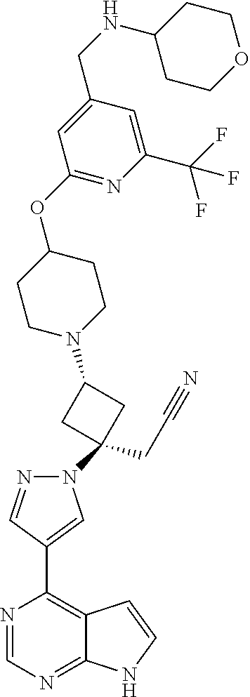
N1=CN=C2C(=C1C1=CN(C3(CC#N)CC(N4CCC(OC5=NC(C(F)(F)F)=CC(CNC6CCOCC6)=C5)CC4)C3)N=C1)C=CN2
